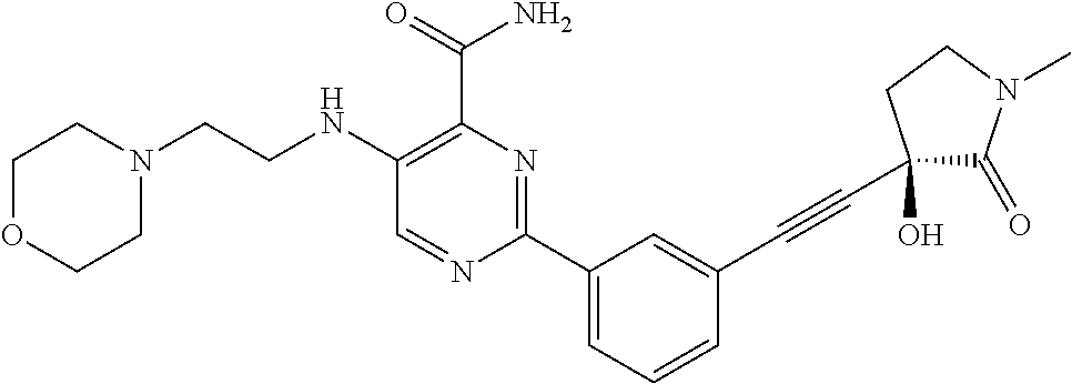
C1(NCCN2CCOCC2)=C(C(=O)N)N=C(C2=CC=CC(C#CC3(O)C(=O)N(C)CC3)=C2)N=C1
